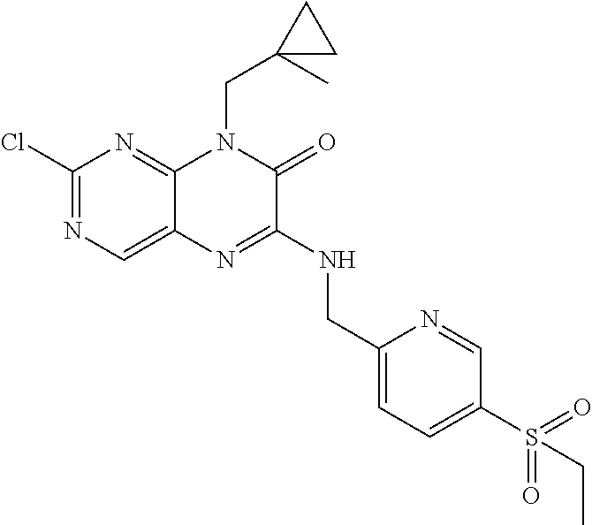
C1(Cl)=NC=C2C(=N1)N(CC1(C)CC1)C(=O)C(NCC1=CC=C(S(=O)(=O)CC)C=N1)=N2
